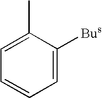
C1=C([Bus])C(C)=CC=C1
